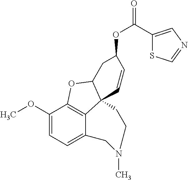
C1(OC)=CC=C2C3=C1OC1C3(C=CC(OC(=O)C3=CN=CS3)C1)CCN(C)C2
